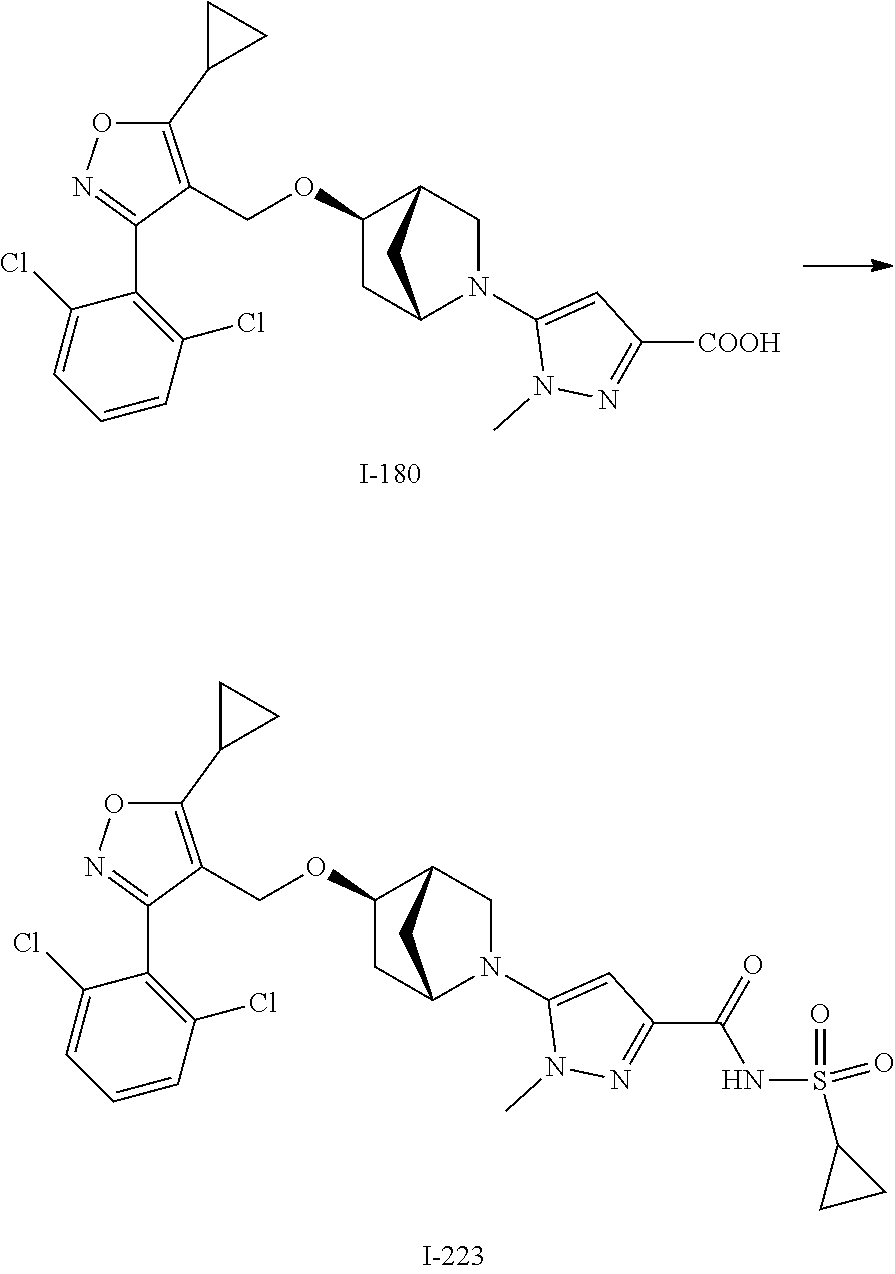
C(OC1CC2N(C3=CC(C(=O)NS(C4CC4)(=O)=O)=NN3C)CC1C2)C1=C(C2CC2)ON=C1C1=C(Cl)C=CC=C1Cl.C(OC1CC2N(C3=CC([COOH])=NN3C)CC1C2)C1=C(C2CC2)ON=C1C1=C(Cl)C=CC=C1Cl
